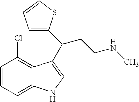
C1=CC=C2C(=C1Cl)C(C(CCNC)C1=CC=CS1)=CN2
